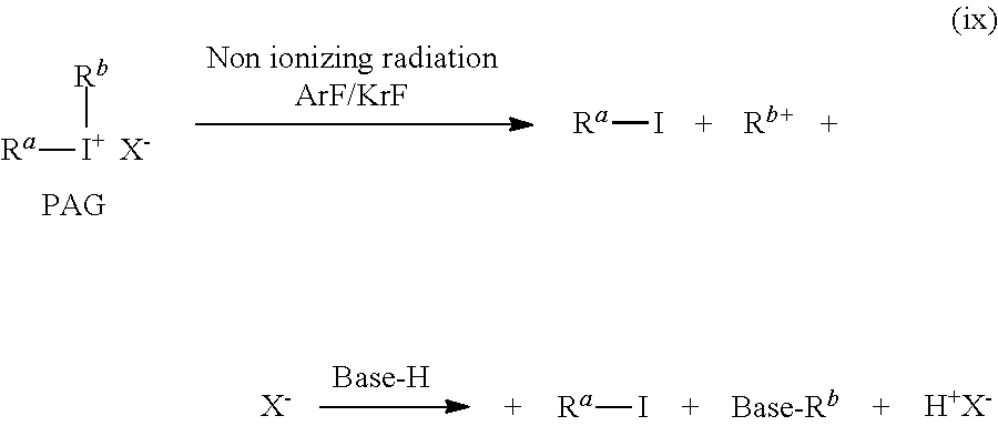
[Ra][I+][Rb].[X-].[Ra]I.[Rb+].[H+X-].[X-].[Ra]I
